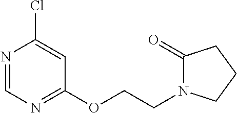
N1=CN=C(OCCN2C(=O)CCC2)C=C1Cl
